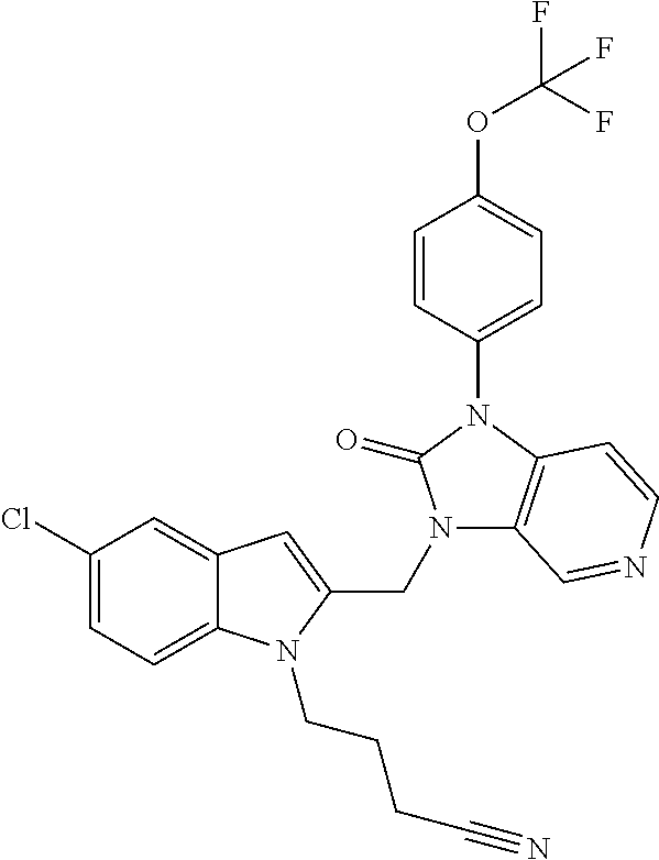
C12=CC(Cl)=CC=C1N(CCCC#N)C(CN1C3=C(N(C4=CC=C(OC(F)(F)F)C=C4)C1=O)C=CN=C3)=C2
